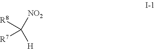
[R8]C([NO2])([H])[R7]
